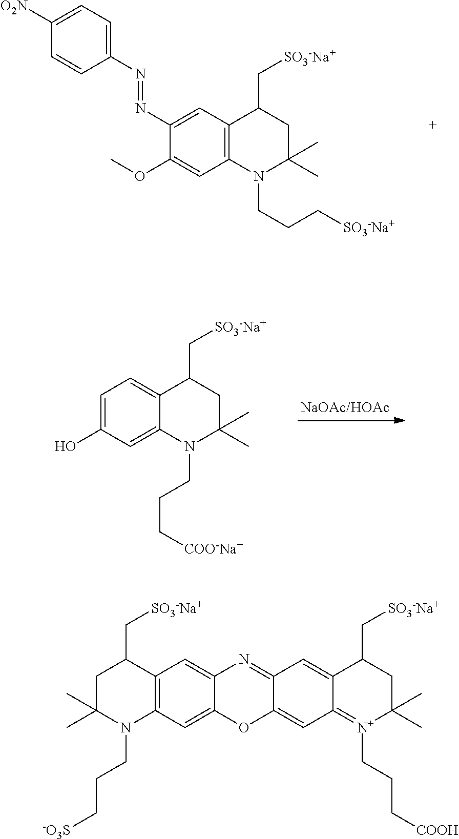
C1(N=NC2=CC=C([O2N])C=C2)=CC2=C(C=C1OC)N(CCC[SO3-Na+])C(C)(C)CC2C[SO3-Na+].C1=C(O)C=C2C(=C1)C(C[SO3-Na+])CC(C)(C)N2CCC[COO-Na+].C1C(C)(C)N(CCC[-O3S])C2=C(C1C[SO3-Na+])C=C1C(=C2)OC2=CC3=[N+](CCC[COOH])C(C)(C)CC(C[SO3-Na+])C3=CC2=N1
